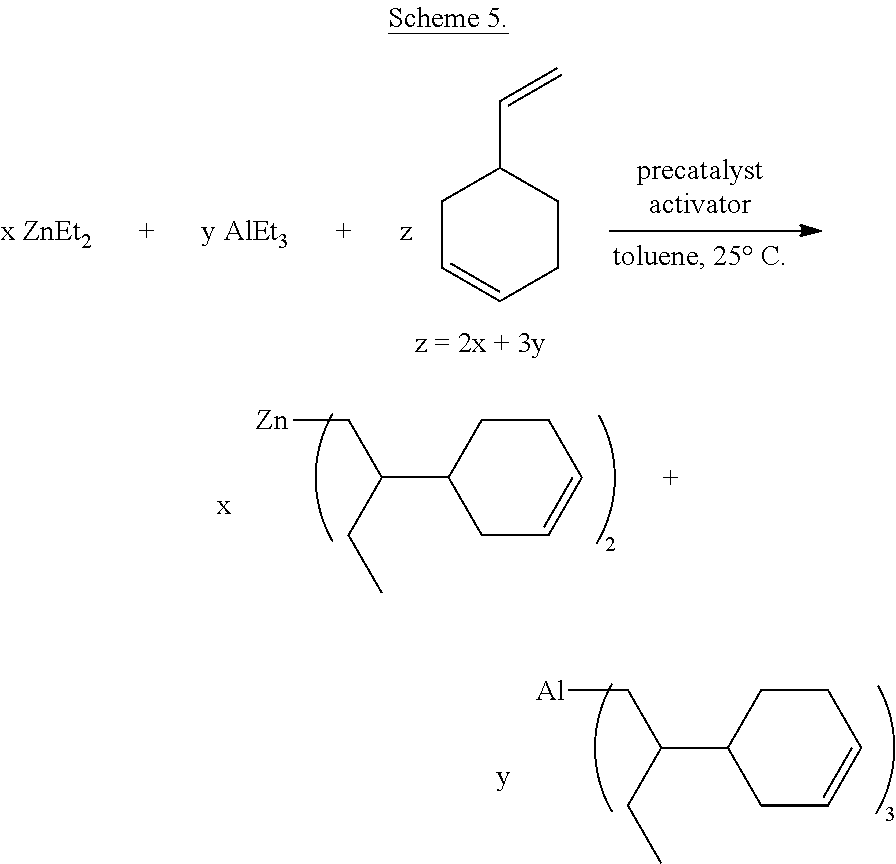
C1C=CCCC1C(CC)C[Al].C1C=CCCC1C(CC)C[Zn].C1C=CCCC1C=C
